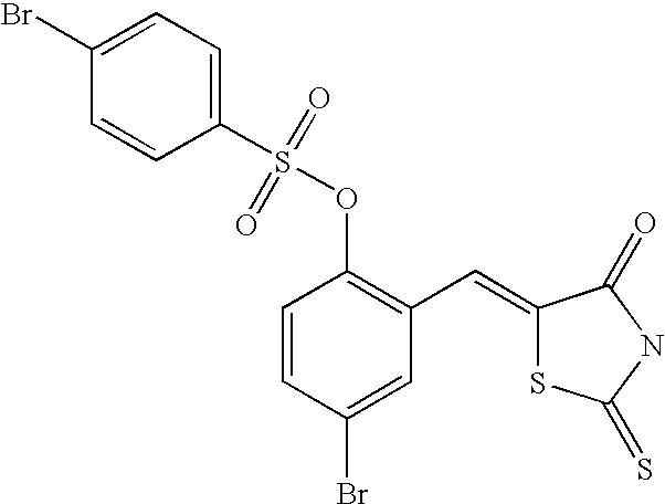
C1=CC(Br)=CC(C=C2SC(=S)NC2=O)=C1OS(C1=CC=C(Br)C=C1)(=O)=O
